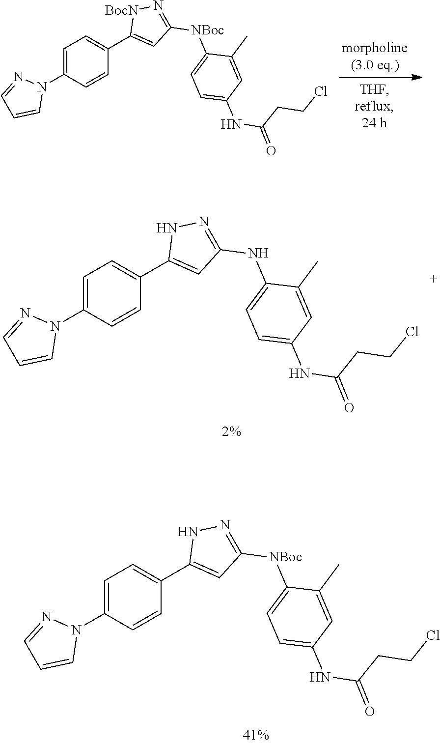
C1=C(N2N=CC=C2)C=CC(C2=CC([NBoc]C3=CC=C(NC(CCCl)=O)C=C3C)=N[BocN]2)=C1.C1=C(N2N=CC=C2)C=CC(C2=CC(NC3=CC=C(NC(CCCl)=O)C=C3C)=NN2)=C1.C1=C(N2N=CC=C2)C=CC(C2=CC([NBoc]C3=CC=C(NC(CCCl)=O)C=C3C)=NN2)=C1
